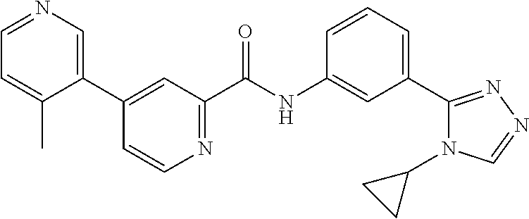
C1(C2=CN=CC=C2C)=CC(C(NC2=CC(C3=NN=CN3C3CC3)=CC=C2)=O)=NC=C1
